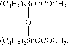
[(C4H9)2SnOCOCH3]O[(C4H9)2SnOCOCH3]
